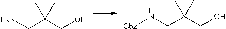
NCC(CO)(C)C.N(CC(CO)(C)C)[Cbz]
